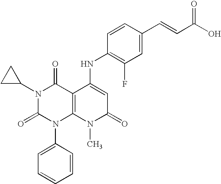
N1(C2CC2)C(=O)N(C2=CC=CC=C2)C2=C(C1=O)C(NC1=C(F)C=C(C=CC(O)=O)C=C1)=CC(=O)N2C
